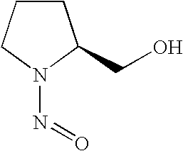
C1CCN(N=O)C1CO
